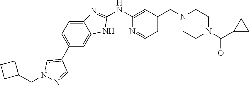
C1(NC2=NC3=CC=C(C4=CN(CC5CCC5)N=C4)C=C3N2)=CC(CN2CCN(C(C3CC3)=O)CC2)=CC=N1
